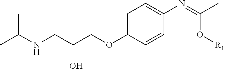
CC(NCC(COC1=CC=C(N=C(C)O[R1])C=C1)O)C
